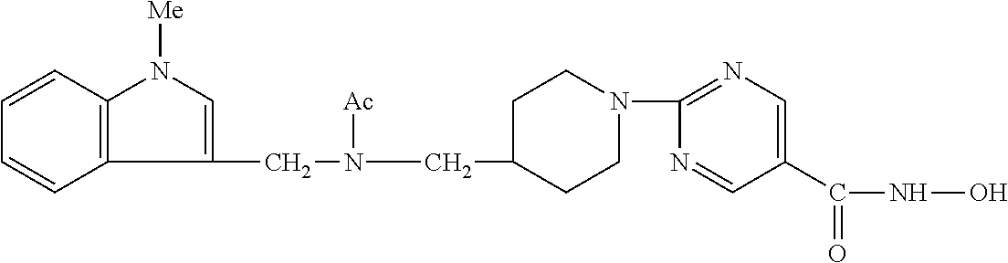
C12=C(C=CC=C1)N([Me])C=C2CN(CC1CCN(C2=NC=C(C(=O)NO)C=N2)CC1)[Ac]
